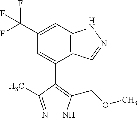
C1=C(C(F)(F)F)C=C(C2=C(COC)NN=C2C)C2=C1NN=C2
